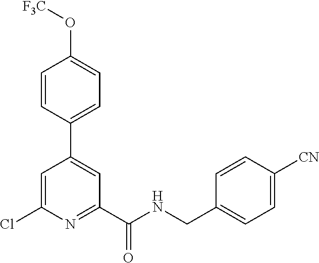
C1=CC(C2=CC(C(NCC3=CC=C([CN])C=C3)=O)=NC(Cl)=C2)=CC=C1O[F3C]
